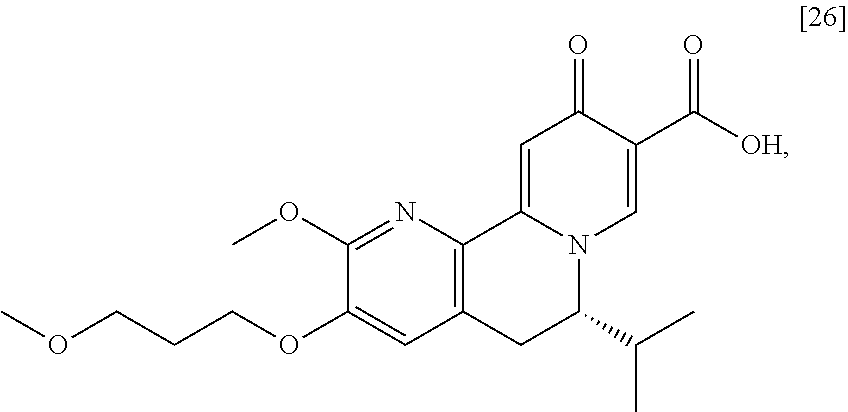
C1(OC)=NC2=C(C=C1OCCCOC)CC(C(C)C)N1C2=CC(=O)C(C([OH])=O)=C1
